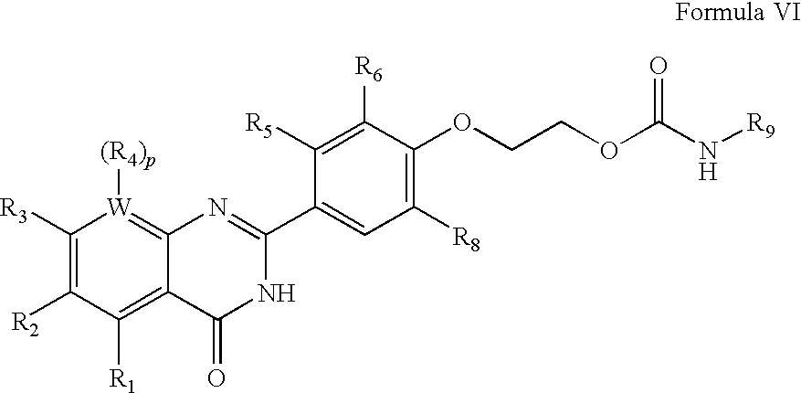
C1([R3])=C([R2])C([R1])=C2C(=[W]1[(R4)p])N=C(C1=CC([R8])=C(OCCOC(N[R9])=O)C([R6])=C1[R5])NC2=O
